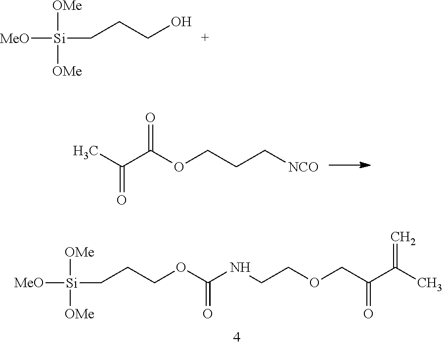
CC(C(OCCC[NCO])=O)=O.[Si]([MeO])([OMe])([OMe])CCCO.[Si]([MeO])([OMe])([OMe])CCCOC(NCCOCC(=O)C(C)=C)=O
